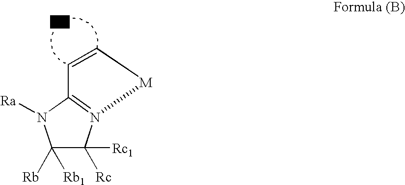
C1([Rb])([Rb1])C([Rc])([Rc1])N2=C(N1[Ra])C=C[M]2
